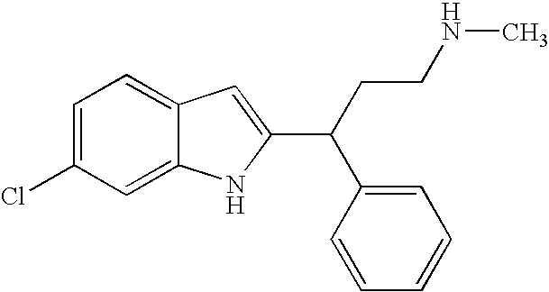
C1=C(Cl)C=C2C(=C1)C=C(C(C1=CC=CC=C1)CCNC)N2
